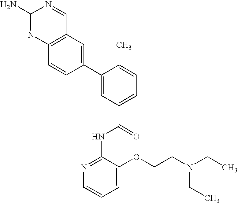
C12=C(N=C(N)N=C1)C=CC(C1=CC(C(=O)NC3=NC=CC=C3OCCN(CC)CC)=CC=C1C)=C2
